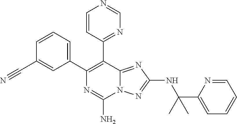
C1=CC=C(C2=C(C3=NC=NC=C3)C3=NC(NC(C4=CC=CC=N4)(C)C)=NN3C(N)=N2)C=C1C#N
